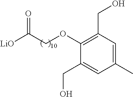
C1(CO)=CC(C)=CC(CO)=C1OCC([LiO])=O
